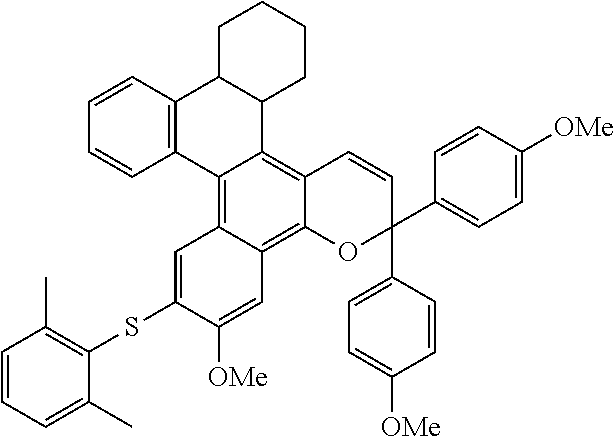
C1=CC2=C(C=C1)C1=C3C(=C4C(=C1C1C2CCCC1)C=CC(C1=CC=C([OMe])C=C1)(C1=CC=C([OMe])C=C1)O4)C=C([OMe])C(SC1=C(C)C=CC=C1C)=C3
